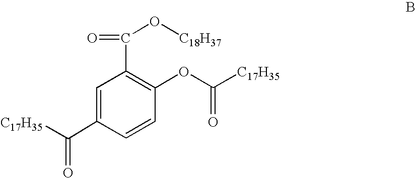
C1(OC([C17H35])=O)=C(C(=O)O[C18H37])C=C(C([C17H35])=O)C=C1
